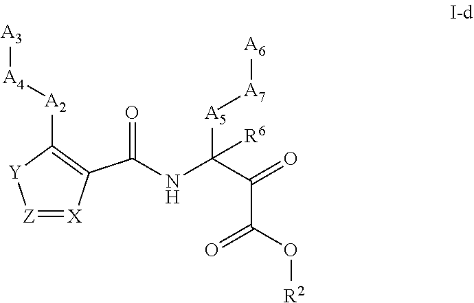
[Z]1=[X]C(C(NC([A5][A7][A6])([R6])C(C(O[R2])=O)=O)=O)=C([A2][A4][A3])[Y]1
